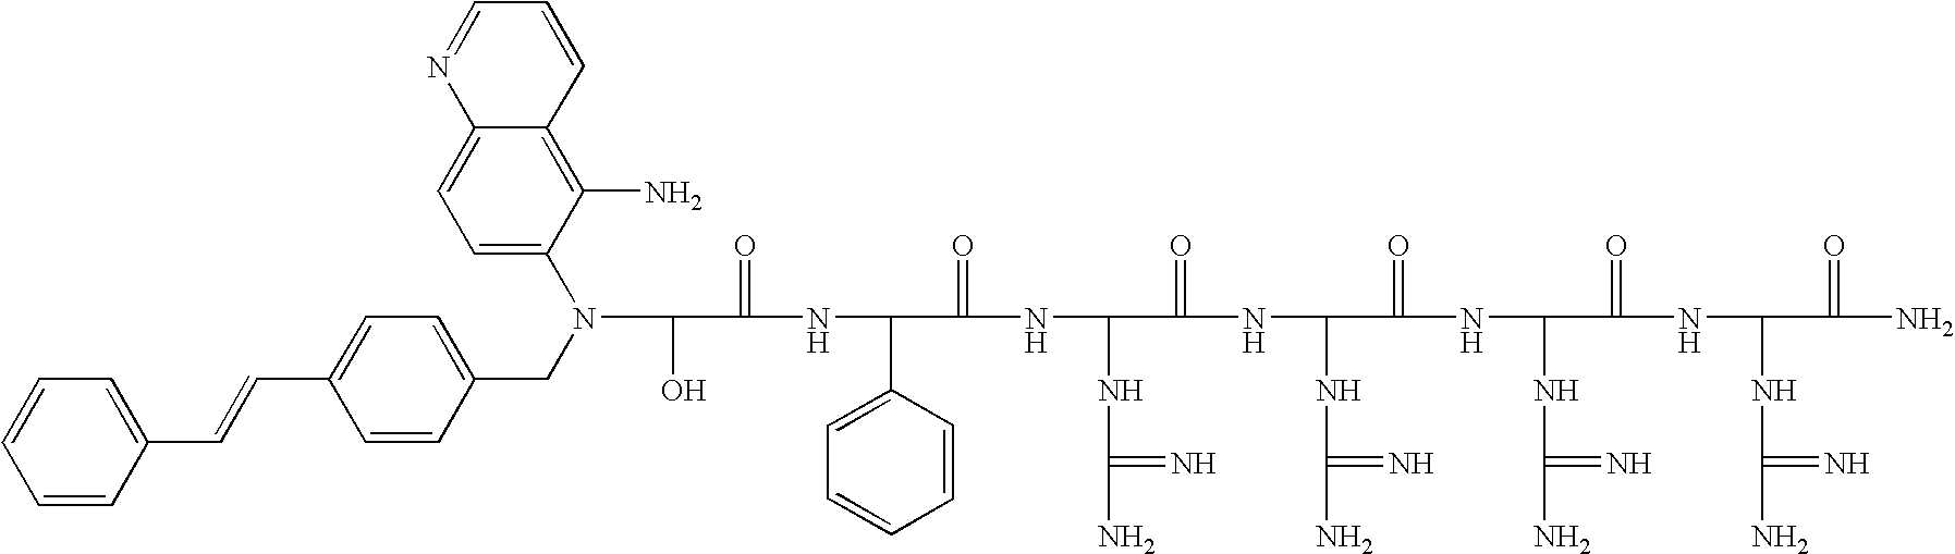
OC(C(=O)NC(C1=CC=CC=C1)C(=O)NC(NC(N)=N)C(=O)NC(NC(N)=N)C(=O)NC(NC(N)=N)C(=O)NC(NC(N)=N)C(=O)N)N(CC1=CC=C(C=CC2=CC=CC=C2)C=C1)C1=CC=C2C(=C1N)C=CC=N2
